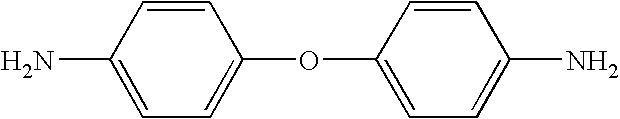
C1=CC(N)=CC=C1OC1=CC=C(N)C=C1
